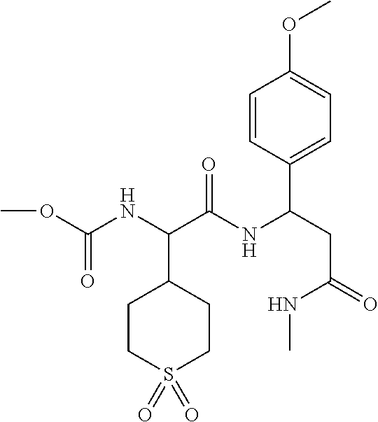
COC(NC(C(NC(CC(NC)=O)C1=CC=C(OC)C=C1)=O)C1CCS(=O)(=O)CC1)=O
